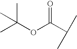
CC(C)(C)OC(C(C)C)=O
